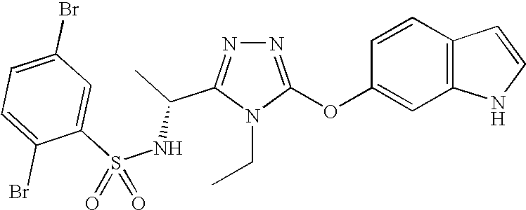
N1=C(OC2=CC3=C(C=C2)C=CN3)N(CC)C(C(C)NS(C2=CC(Br)=CC=C2Br)(=O)=O)=N1
